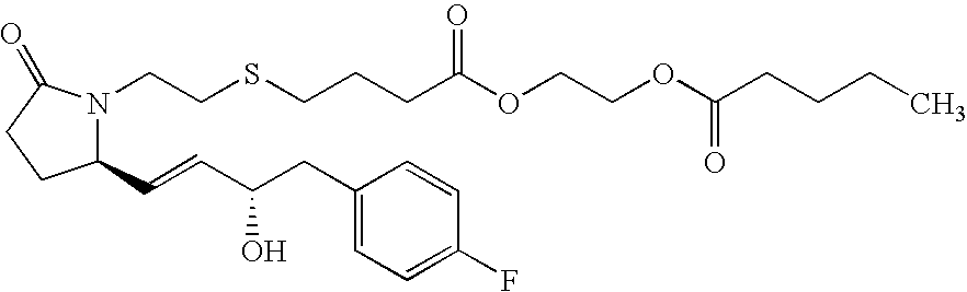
C1(C=CC(CC2=CC=C(F)C=C2)O)N(CCSCCCC(OCCOC(=O)CCCC)=O)C(=O)CC1
